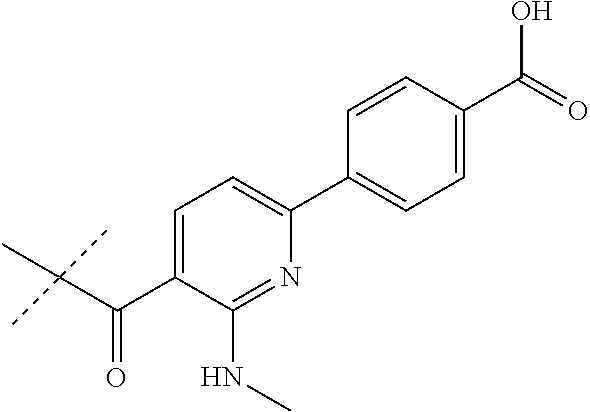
C1=C(C(C(C)(C)C)=O)C(NC)=NC(C2=CC=C(C(=O)O)C=C2)=C1
